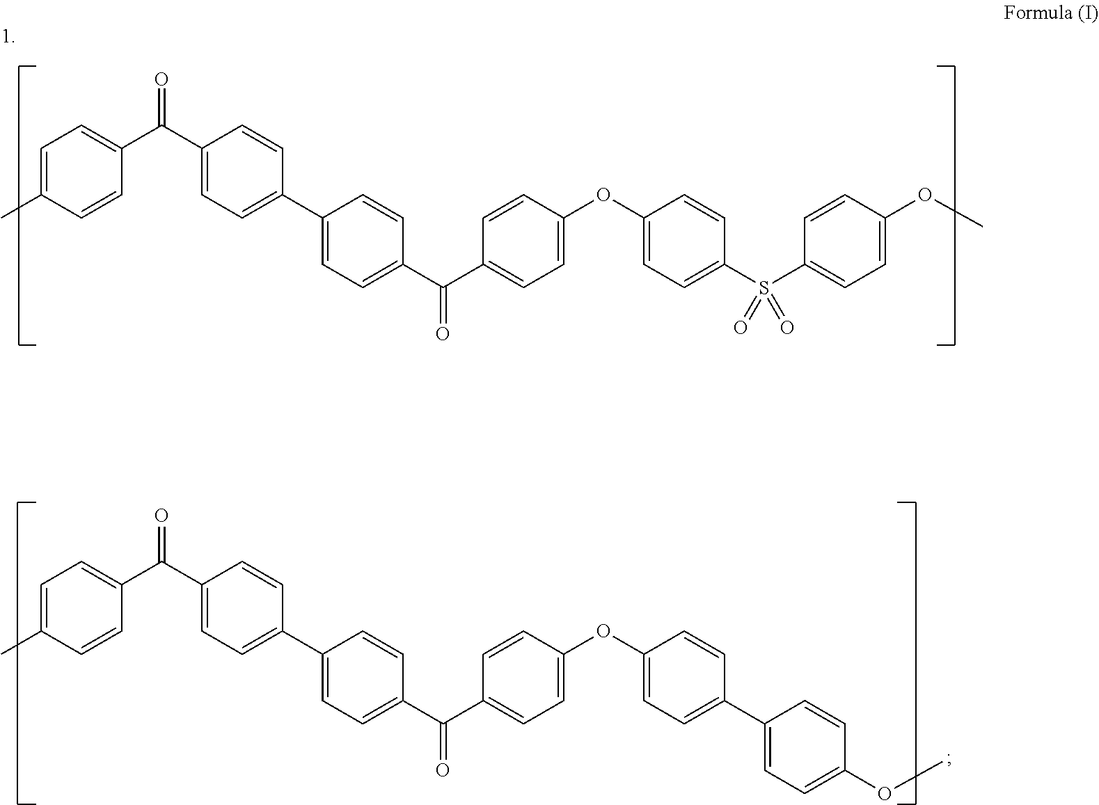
C1=C(C)C=CC(C(C2=CC=C(C3=CC=C(C(C4=CC=C(OC5=CC=C(S(C6=CC=C(OC)C=C6)(=O)=O)C=C5)C=C4)=O)C=C3)C=C2)=O)=C1.C1=C(C)C=CC(C(C2=CC=C(C3=CC=C(C(C4=CC=C(OC5=CC=C(C6=CC=C(OC)C=C6)C=C5)C=C4)=O)C=C3)C=C2)=O)=C1
